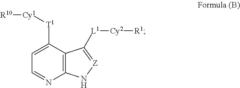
C1=C([T1][Cy1][R10])C2=C(N=C1)N[Z]=C2[L1][Cy2][R1]
